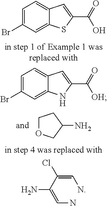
C1OCC(N)C1.C1=C(Br)C=C2C(=C1)C=C(C(=O)O)S2.C1=C(Br)C=C2C(=C1)C=C(C(=O)[OH])N2.C(N)=C(C(=CN)Cl)N
